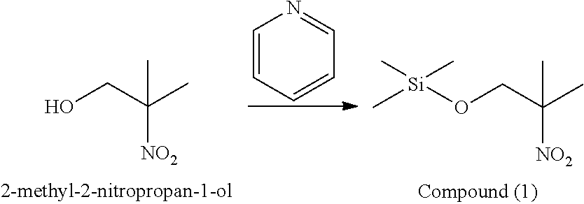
C1=CC=CC=N1.OCC(C)(C)[NO2].O(CC(C)(C)[NO2])[Si](C)(C)C
